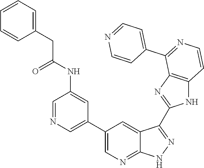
C1=NC=C(C2=CN=C3C(=C2)C(C2=NC4=C(N2)C=CN=C4C2=CC=NC=C2)=NN3)C=C1NC(CC1=CC=CC=C1)=O
